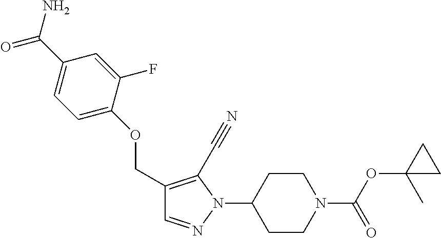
C(C1=C(C#N)N(C2CCN(C(OC3(C)CC3)=O)CC2)N=C1)OC1=CC=C(C(=O)N)C=C1F
